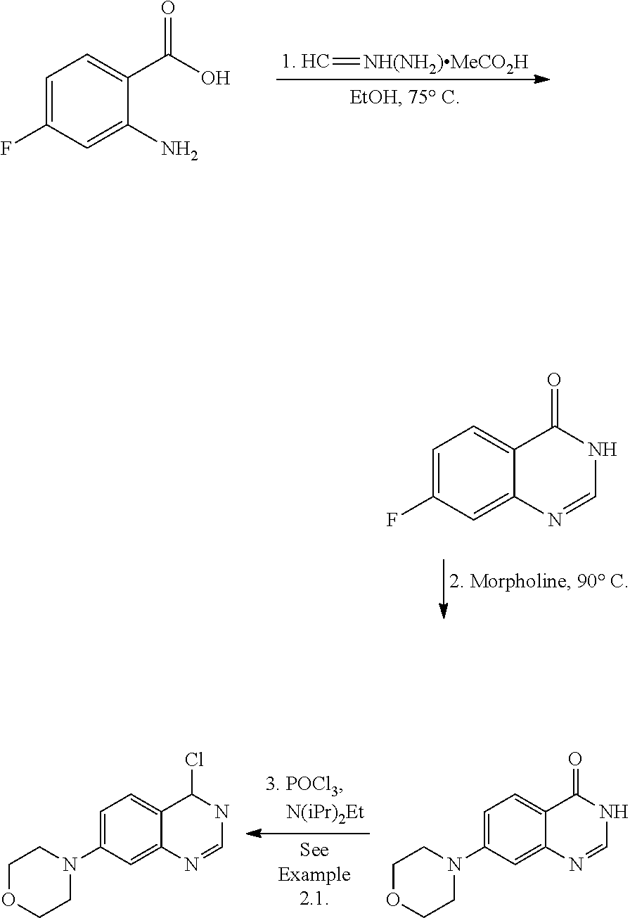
FC1=CC=C2C(=C1)N=CNC2=O.FC1=CC=C(C(O)=O)C(N)=C1.[1. HC]=[NH(NH2)MeCO2H].C1OCCN(C2=CC=C3C(=C2)N=CNC3=O)C1.C1OCCN(C2=CC=C3C(=C2)N=CNC3Cl)C1
